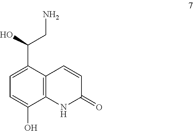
C1(C(O)CN)=CC=C(O)C2=C1C=CC(=O)N2
